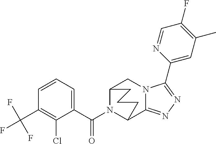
C12N(C(C3=CC=CC(C(F)(F)F)=C3Cl)=O)C(C3=NN=C(C4=CC(C)=C(F)C=N4)N3C1)CCC2
